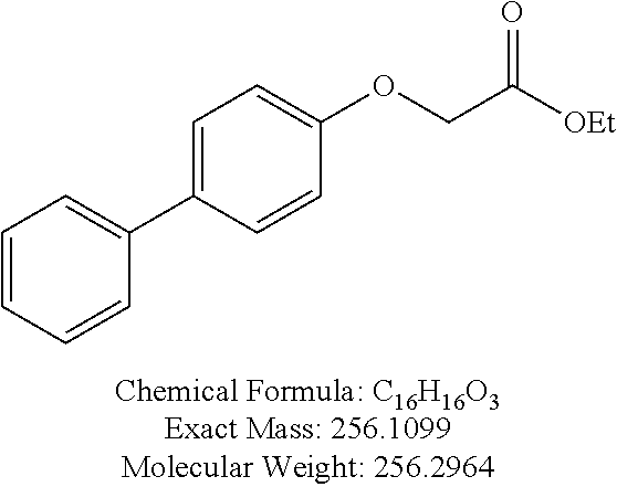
C1=C(C2=CC=CC=C2)C=CC(OCC([OEt])=O)=C1
